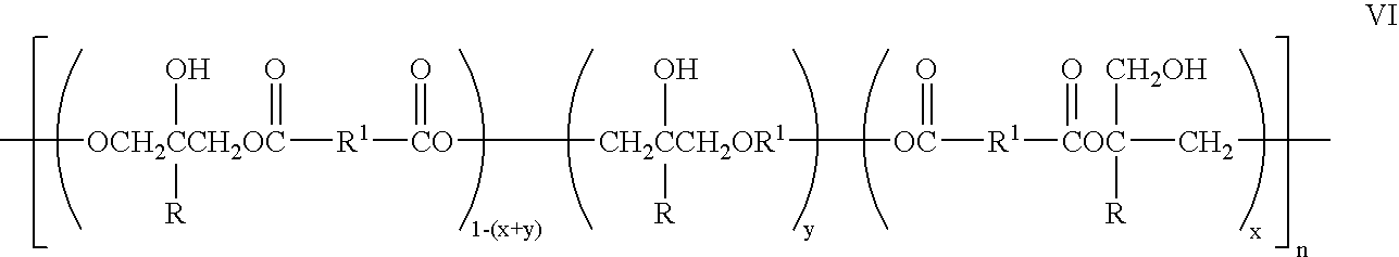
C[OCH2CCH2OC]([R1][CO](=O)[CH2CCH2OR1]([OC]([R1][COC](=O)([CH2OH])([R])CC)=O)(O)[R])(=O)(O)[R]
